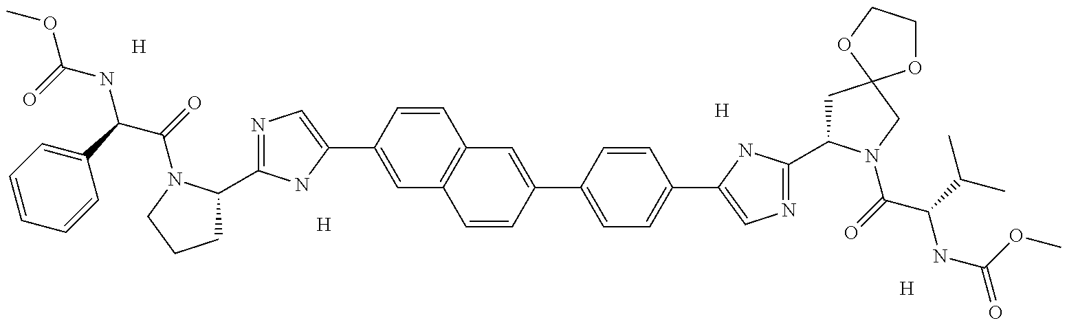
[H].[H].[H].N1=C(C2CCCN2C(C(NC(OC)=O)C2=CC=CC=C2)=O)NC(C2=CC3=C(C=C2)C=C(C2=CC=C(C4=CN=C(C5CC6(CN5C(C(NC(=O)OC)C(C)C)=O)OCCO6)N4)C=C2)C=C3)=C1.[H]
